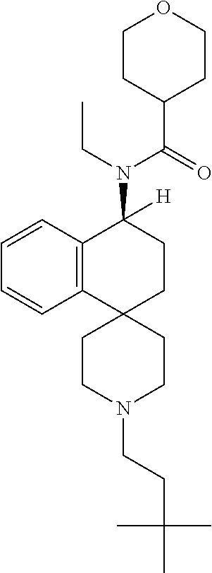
C12=C(C=CC=C1)C(N(C(C1CCOCC1)=O)CC)([H])CCC21CCN(CCC(C)(C)C)CC1
